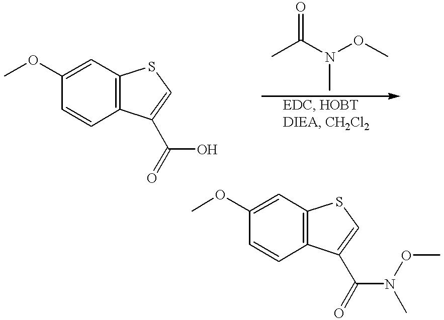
C1=CC2=C(C=C1OC)SC=C2C(O)=O.CC(N(OC)C)=O.C1=CC2=C(C=C1OC)SC=C2C(N(OC)C)=O
